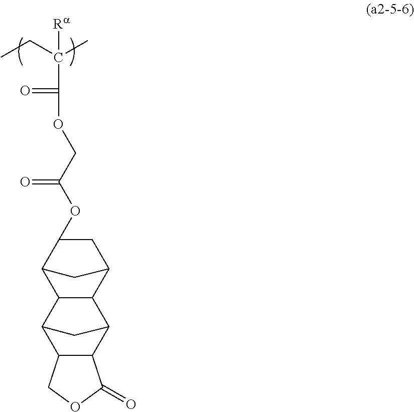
CCC(C)([Ra])C(=O)OCC(OC1CC2C3C(C1C2)C1C2C(C3C1)C(=O)OC2)=O
